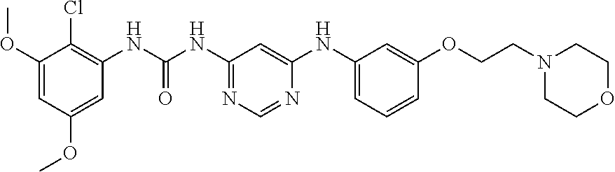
C1(OC)=CC(OC)=CC(NC(NC2=NC=NC(NC3=CC=CC(OCCN4CCOCC4)=C3)=C2)=O)=C1Cl
